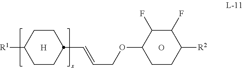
C(COC1CCC([R2])C(F)C1F)=CC1CCC([R1])CC1.O.[H]
